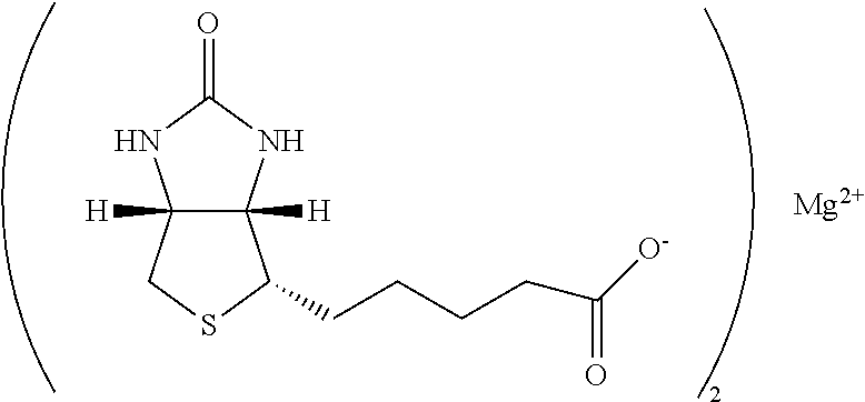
C12([H])C([H])(NC(=O)N1)C(CCCCC([O-])=O)SC2.[Mg]
